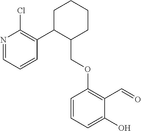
C1C(C2=C(Cl)N=CC=C2)C(COC2=C(C=O)C(O)=CC=C2)CCC1
